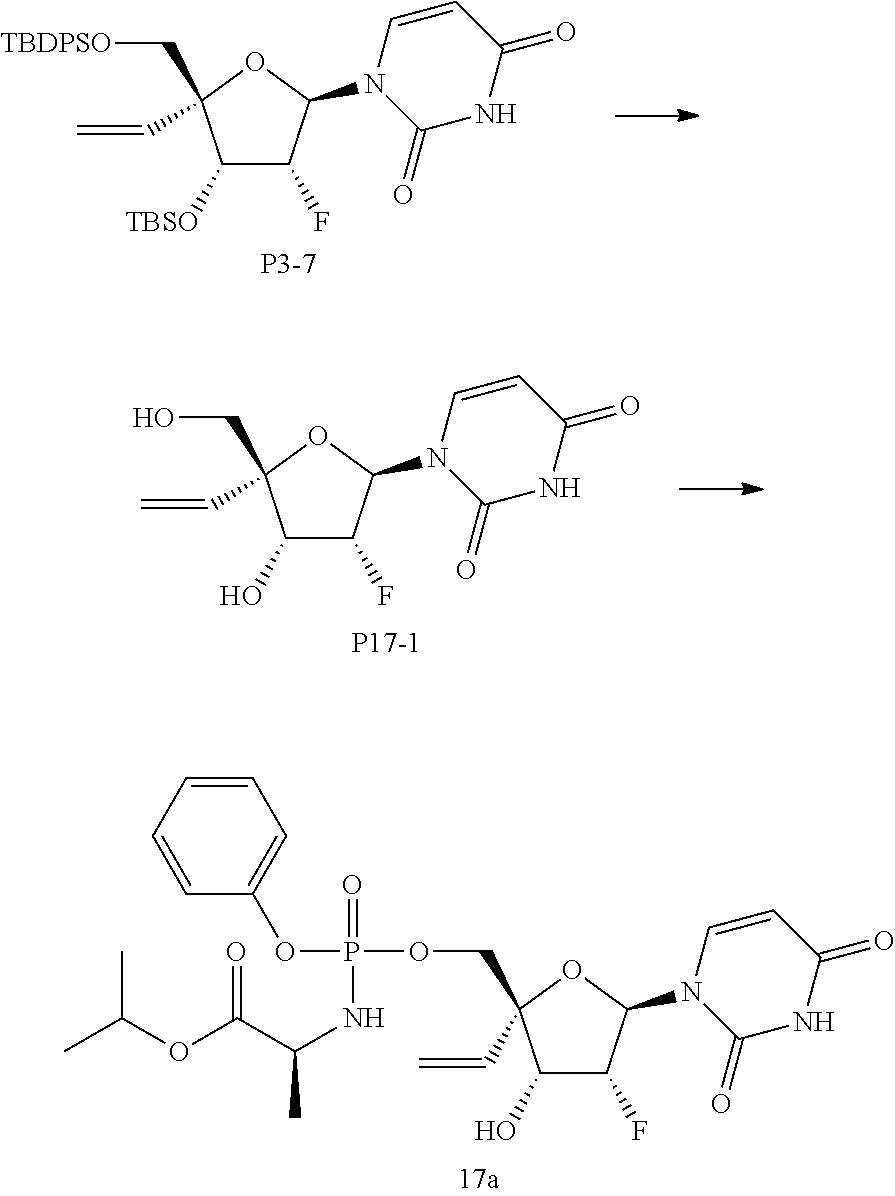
C1(O)C(F)C(N2C(=O)NC(=O)C=C2)OC1(COP(OC1=CC=CC=C1)(=O)NC(C(OC(C)C)=O)C)C=C.C1([TBSO])C(F)C(N2C(=O)NC(=O)C=C2)OC1(C[TBDPSO])C=C.[P3-7].C1(O)C(F)C(N2C(=O)NC(=O)C=C2)OC1(CO)C=C.[P17-1]
